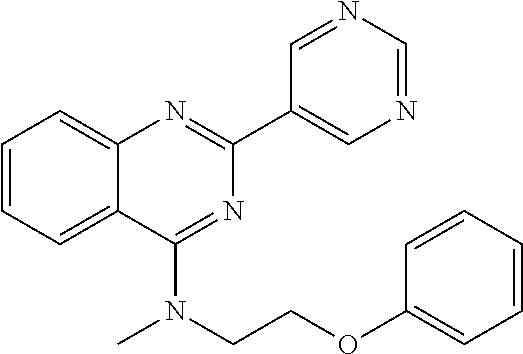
C1(C2=CN=CN=C2)=NC2=CC=CC=C2C(N(CCOC2=CC=CC=C2)C)=N1
